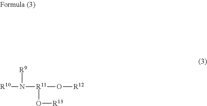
[R10]N([R11](O[R12])O[R13])[R9]
